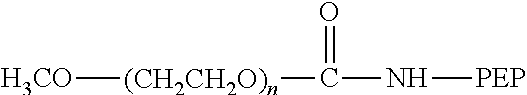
[H3CO][(CH2CH2O)n]C(=O)N[PEP]
